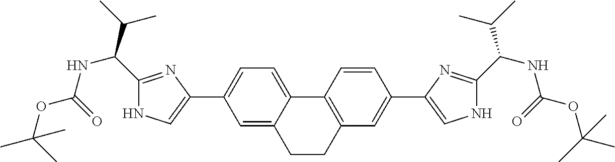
C1=C(C2=CNC(C(NC(OC(C)(C)C)=O)C(C)C)=N2)C=C2C(=C1)C1=C(C=C(C3=CNC(C(NC(OC(C)(C)C)=O)C(C)C)=N3)C=C1)CC2
